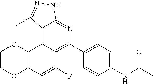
C1(C2=C3C(=C4C(=N2)NN=C4C)C2=C(C=C3F)OCCO2)=CC=C(NC(C)=O)C=C1
